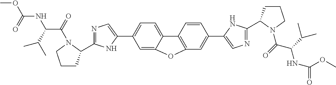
C1=C2C(=CC(C3=CN=C(C4CCCN4C(=O)C(C(C)C)NC(OC)=O)N3)=C1)OC1=C2C=CC(C2=CN=C(C3CCCN3C(=O)C(C(C)C)NC(OC)=O)N2)=C1
